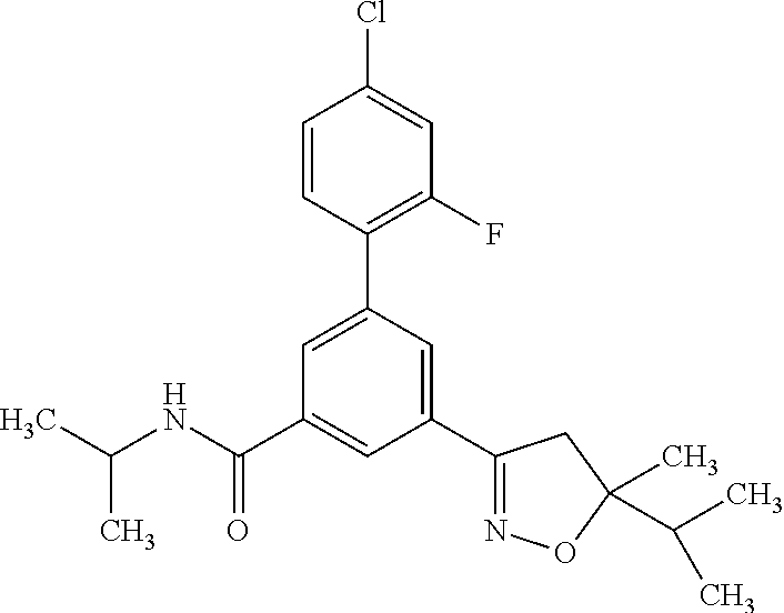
C(NC(C1=CC(C2=NOC(C)(C(C)C)C2)=CC(C2=C(F)C=C(Cl)C=C2)=C1)=O)(C)C
